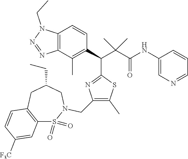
C12=C(CC(CC)CN(CC3=C(C)SC(C(C4=C(C)C5=C(C=C4)N(CC)N=N5)C(C(NC4=CN=CC=C4)=O)(C)C)=N3)S1(=O)=O)C=CC([F3C])=C2
